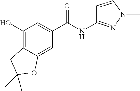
OC1=C2C(=CC(C(NC3=NN(C)C=C3)=O)=C1)OC(C)(C)C2
